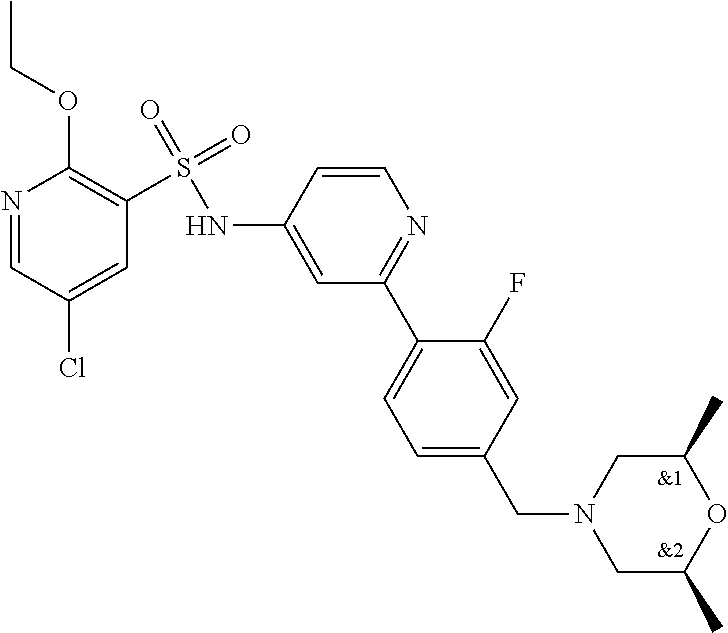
N1=CC(Cl)=CC(S(=O)(=O)NC2=CC(C3=CC=C(CN4CC(C)OC(C)C4)C=C3F)=NC=C2)=C1OCC
